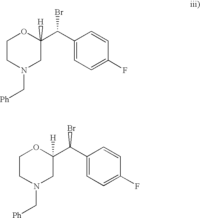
C1CN(C[Ph])CC(C(C2=CC=C(F)C=C2)Br)([H])O1.C1CN(C[Ph])CC(C(C2=CC=C(F)C=C2)Br)([H])O1
